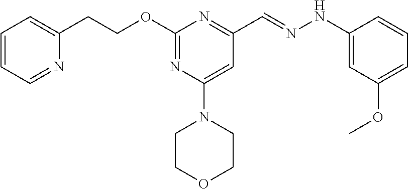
C(C1=NC(OCCC2=CC=CC=N2)=NC(N2CCOCC2)=C1)=NNC1=CC(OC)=CC=C1
